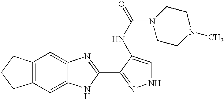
C12=C(C=C3C(=C1)N=C(C1=NNC=C1NC(=O)N1CCN(C)CC1)N3)CCC2
